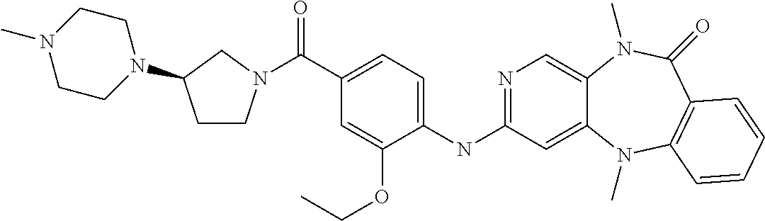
C(C1=CC=C(NC2=NC=C3C(=C2)N(C)C2=C(C(=O)N3C)C=CC=C2)C(OCC)=C1)(=O)N1CCC(N2CCN(C)CC2)C1
